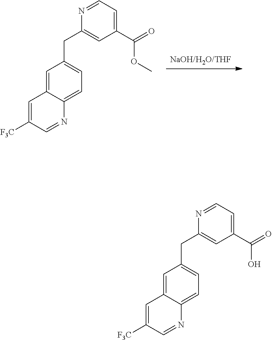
[NaOH/H2O/THF].C1=C2C(=CC=C1CC1=CC(C(=O)OC)=CC=N1)N=CC([F3C])=C2.C1=C2C(=CC=C1CC1=CC(C(=O)O)=CC=N1)N=CC([F3C])=C2
